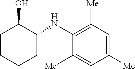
C1(NC2=C([Me])C=C([Me])C=C2[Me])CCCCC1O
